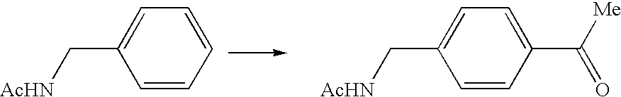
C1=C(C[AcHN])C=CC=C1.C1=C(C[AcHN])C=CC(C([Me])=O)=C1
